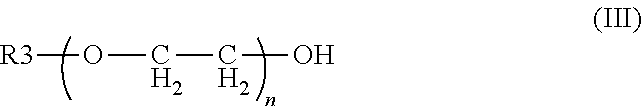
O([R3])CCO
